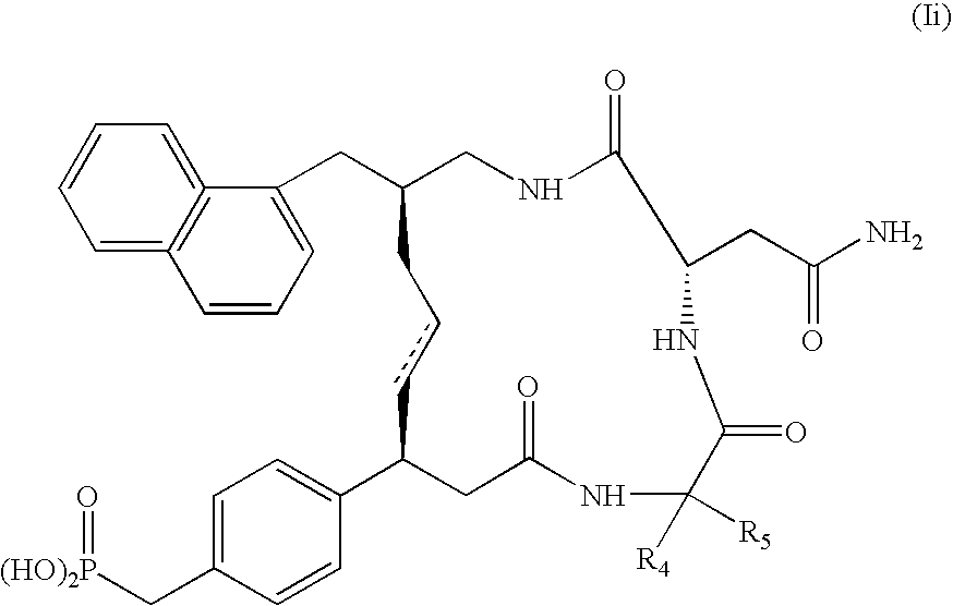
C1=C2=C(=CC=C1)C(CC1CNC(=O)C(CC(N)=O)NC(=O)C([R4])([R5])NC(=O)CC(C3=CC=C(C[(HO)2P]=O)C=C3)ccC1)=CC=C2
